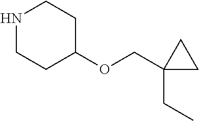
N1CCC(OCC2(CC)CC2)CC1
